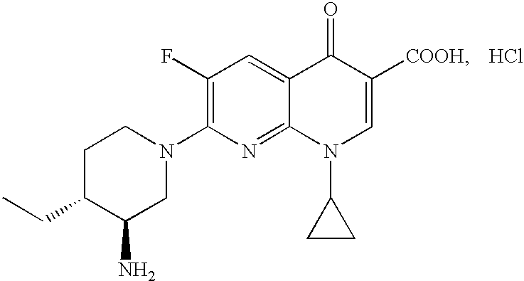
C1(F)=C(N2CCC(CC)C(N)C2)N=C2C(=C1)C(=O)C([COOH])=CN2C1CC1.Cl
